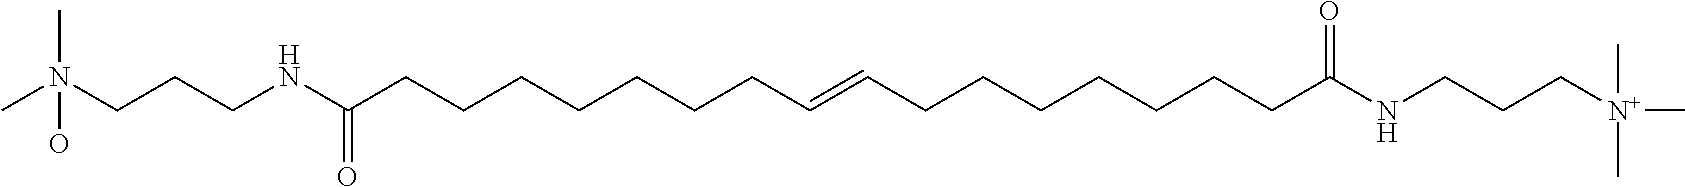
C(CCNC(CCCCCCCC=CCCCCCCCC(NCCC[N+](C)(C)C)=O)=O)N(C)(C)O
